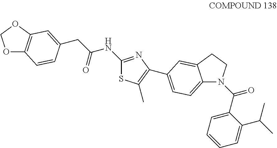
C1(NC(CC2=CC3=C(OCO3)C=C2)=O)=NC(C2=CC=C3N(C(C4=CC=CC=C4C(C)C)=O)CCC3=C2)=C(C)S1
